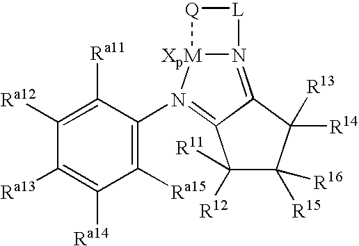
C1([Ra15])=C(N2=C3C(=N4[XpM]2[Q][L]4)C([R14])([R13])C([R15])([R16])C3([R12])[R11])C([Ra11])=C([Ra12])C([Ra13])=C1[Ra14]
